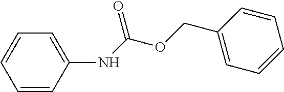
C1(COC(NC2=CC=CC=C2)=O)=CC=CC=C1
